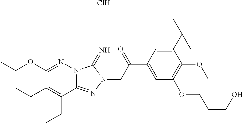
N12C(=NN(CC(C3=CC(OCCCO)=C(OC)C(C(C)(C)C)=C3)=O)C1=N)C(CC)=C(CC)C(OCC)=N2.Cl
